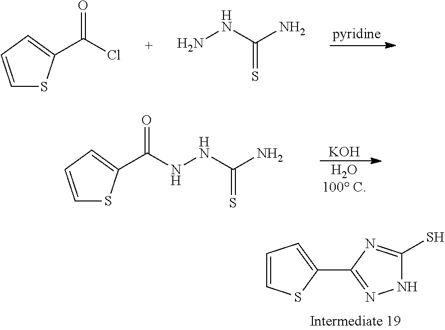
N1C(S)=NC(C2=CC=CS2)=N1.[pyridine].NNC(N)=S.C1=CC=C(C(Cl)=O)S1.[KOH].[H2O100 C].C(NNC(N)=S)(=O)C1=CC=CS1
